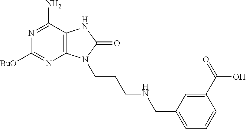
C12=C(C(N)=NC([BuO])=N1)NC(=O)N2CCCNCC1=CC=CC(C(=O)O)=C1
